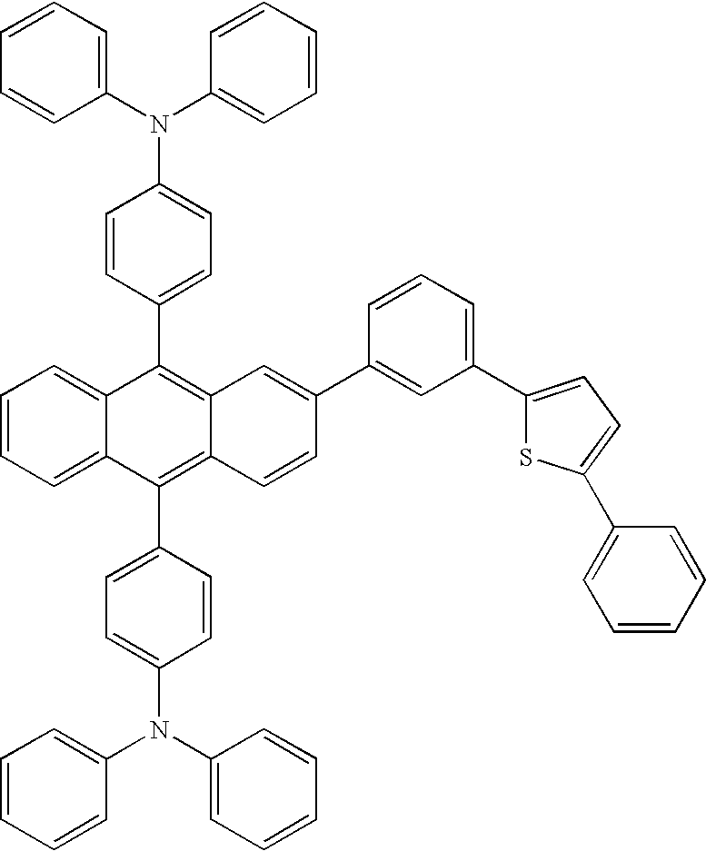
C1=CC=C2C(=C1)C(C1=CC=C(N(C3=CC=CC=C3)C3=CC=CC=C3)C=C1)=C1C(=C2C2=CC=C(N(C3=CC=CC=C3)C3=CC=CC=C3)C=C2)C=CC(C2=CC(C3=CC=C(C4=CC=CC=C4)S3)=CC=C2)=C1
